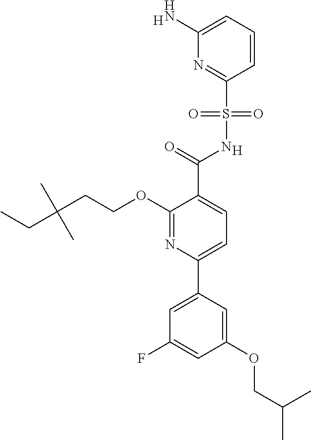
C1(N)=CC=CC(S(=O)(=O)NC(=O)C2=CC=C(C3=CC(F)=CC(OCC(C)C)=C3)N=C2OCCC(C)(C)CC)=N1.[H].[H]
